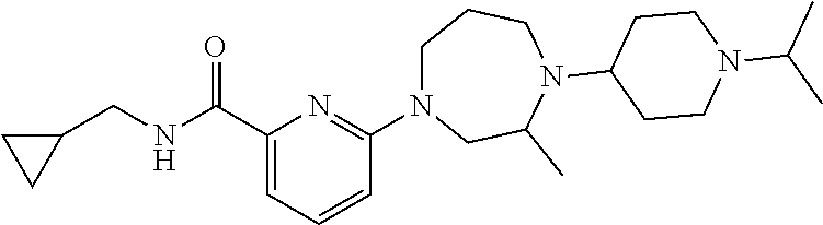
C(C1CC1)NC(C1=CC=CC(N2CCCN(C3CCN(C(C)C)CC3)C(C)C2)=N1)=O
